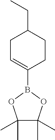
C1C=C(B2OC(C)(C)C(C)(C)O2)CCC1CC
